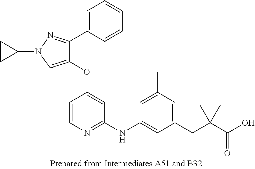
C1(OC2=CC(NC3=CC(CC(C(O)=O)(C)C)=CC(C)=C3)=NC=C2)=CN(C2CC2)N=C1C1=CC=CC=C1
